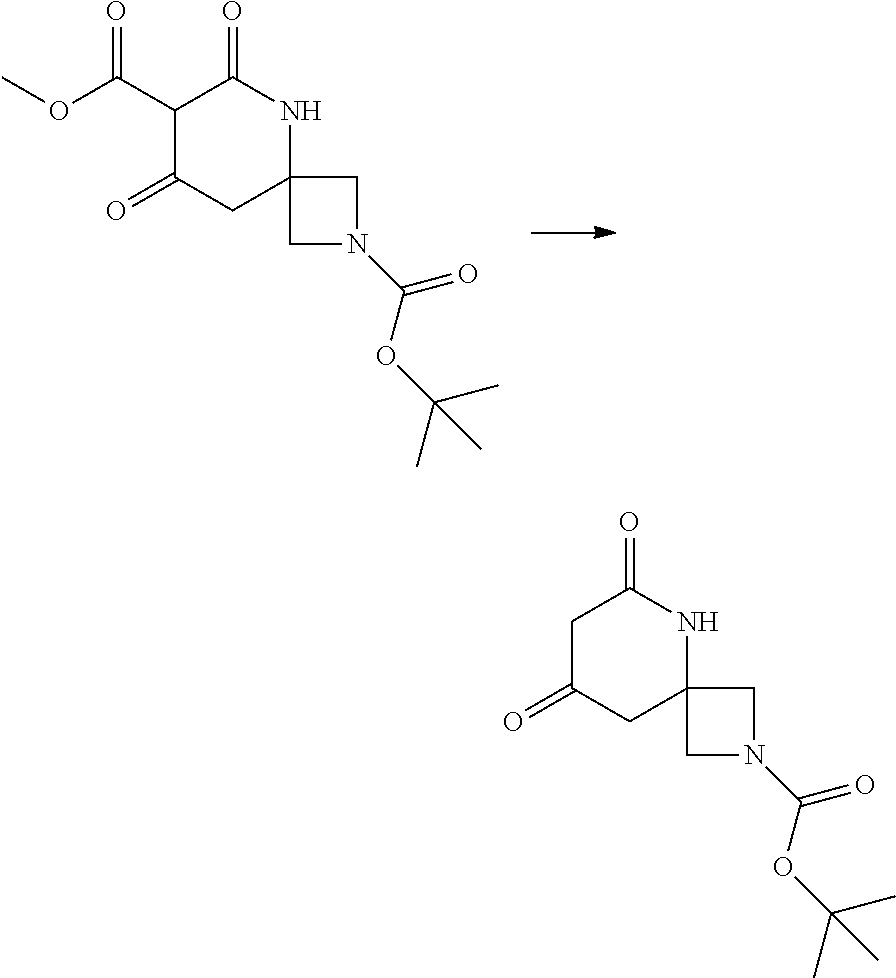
C12(CN(C(OC(C)(C)C)=O)C1)NC(=O)C(C(=O)OC)C(=O)C2.C12(CN(C(OC(C)(C)C)=O)C1)NC(=O)CC(=O)C2
